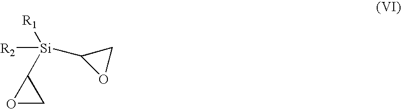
[Si](C1OC1)([R2])([R1])C1OC1
